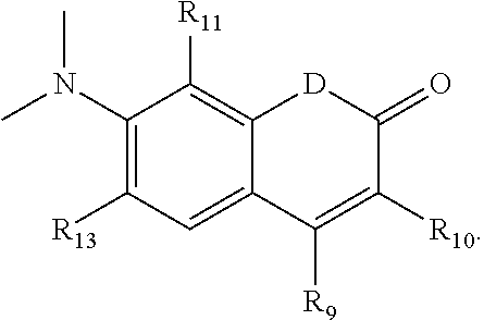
C1(N(C)C)=C([R13])C=C2C(=C1[R11])[D]C(=O)C([R10])=C2[R9]
